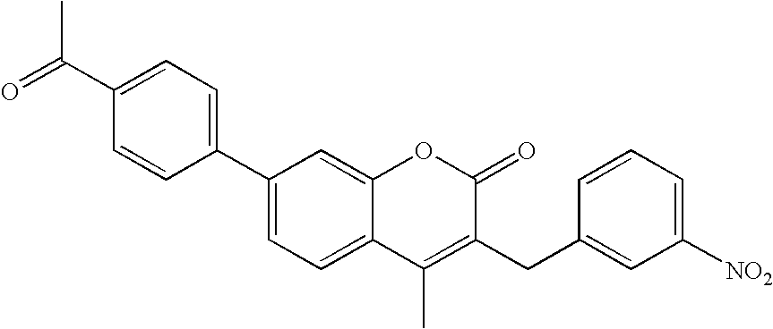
C1=CC(C2=CC=C3C(=C2)OC(=O)C(CC2=CC([NO2])=CC=C2)=C3C)=CC=C1C(=O)C
